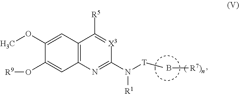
C12=C(N=C(N([R1])[T]C)[X3]=C1[R5])C=C(O[R9])C(OC)=C2.B[R7)n]
